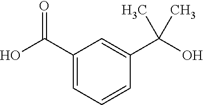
C1(C(O)=O)=CC=CC(C(O)(C)C)=C1
